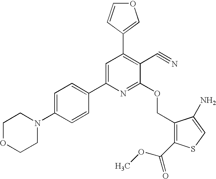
C1OCCN(C2=CC=C(C3=CC(C4=COC=C4)=C(C#N)C(OCC4=C(C(OC)=O)SC=C4N)=N3)C=C2)C1
